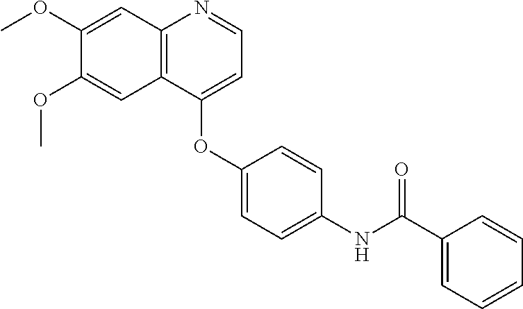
C12=C(C(OC3=CC=C(NC(C4=CC=CC=C4)=O)C=C3)=CC=N1)C=C(OC)C(OC)=C2
